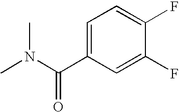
C1=C(C(N(C)C)=O)C=C(F)C(F)=C1
